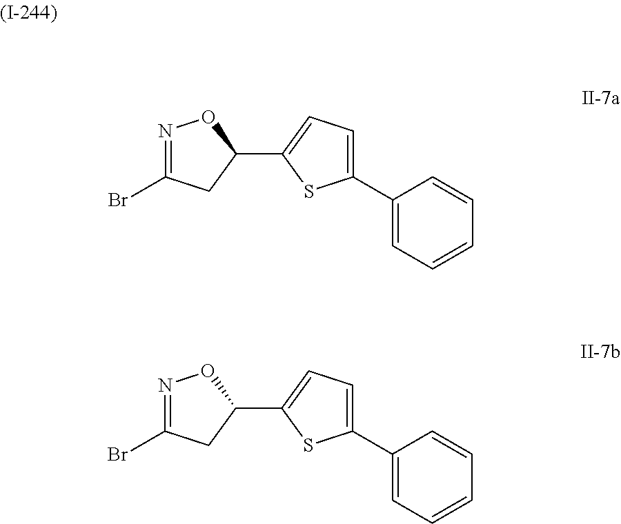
N1=C(Br)CC(C2=CC=C(C3=CC=CC=C3)S2)O1.N1=C(Br)CC(C2=CC=C(C3=CC=CC=C3)S2)O1
